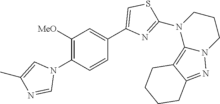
C1(N2C=C(C)N=C2)=C([MeO])C=C(C2=CSC(N3C4=C5C(=NN4CCC3)CCCC5)=N2)C=C1
